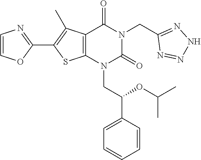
C12=C(N(CC(C3=CC=CC=C3)OC(C)C)C(=O)N(CC3=NNN=N3)C1=O)SC(C1=NC=CO1)=C2C
